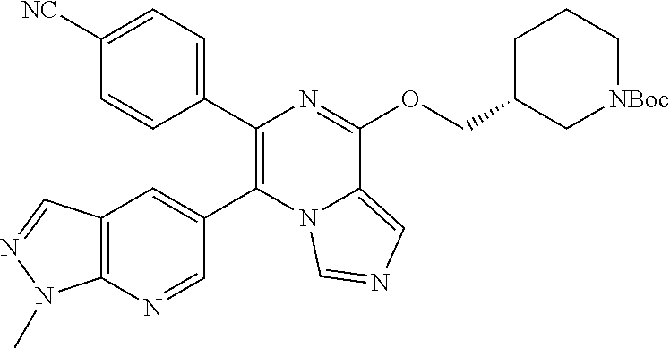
C1(C2=C(C3=CC4=C(N=C3)N(C)N=C4)N3C(=CN=C3)C(OCC3C[NBoc]CCC3)=N2)=CC=C([NC])C=C1
